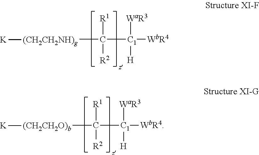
[(CH2CH2O)b](C([R1])([R2])[C1]([WbR4])([WaR3])[H])[K].[(CH2CH2NH)g](C([R1])([R2])[C1]([WbR4])([WaR3])[H])[K]
